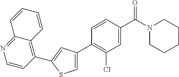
C1(C2=CC(C3=C(Cl)C=C(C(N4CCCCC4)=O)C=C3)=CS2)=C2C(=NC=C1)C=CC=C2
